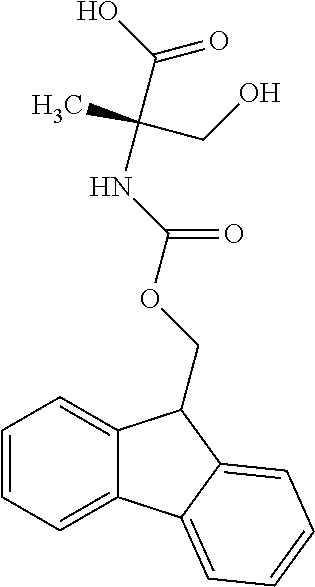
C1=CC=C2C(=C1)C(COC(NC(CO)(C)C(O)=O)=O)C1=CC=CC=C21
